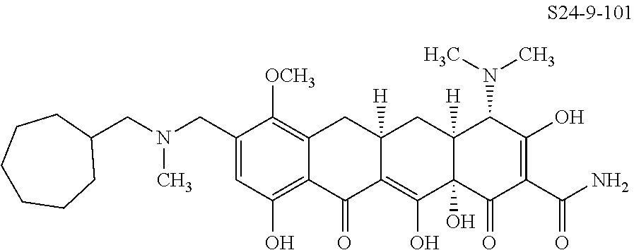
C1(CN(CC2CCCCCC2)C)=CC(O)=C2C(=C1[OCH3])CC1([H])C(=C(O)C3(O)C([H])(C1)C(N(C)C)C(O)=C(C(N)=O)C3=O)C2=O
